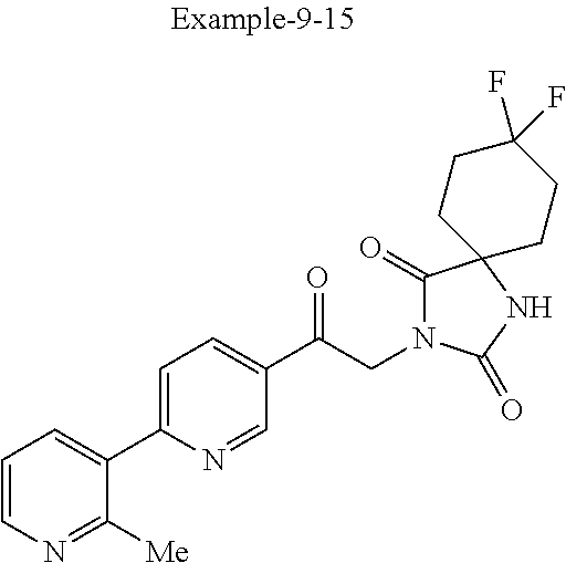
C1=CN=C([Me])C(C2=CC=C(C(CN3C(=O)C4(NC3=O)CCC(F)(F)CC4)=O)C=N2)=C1
